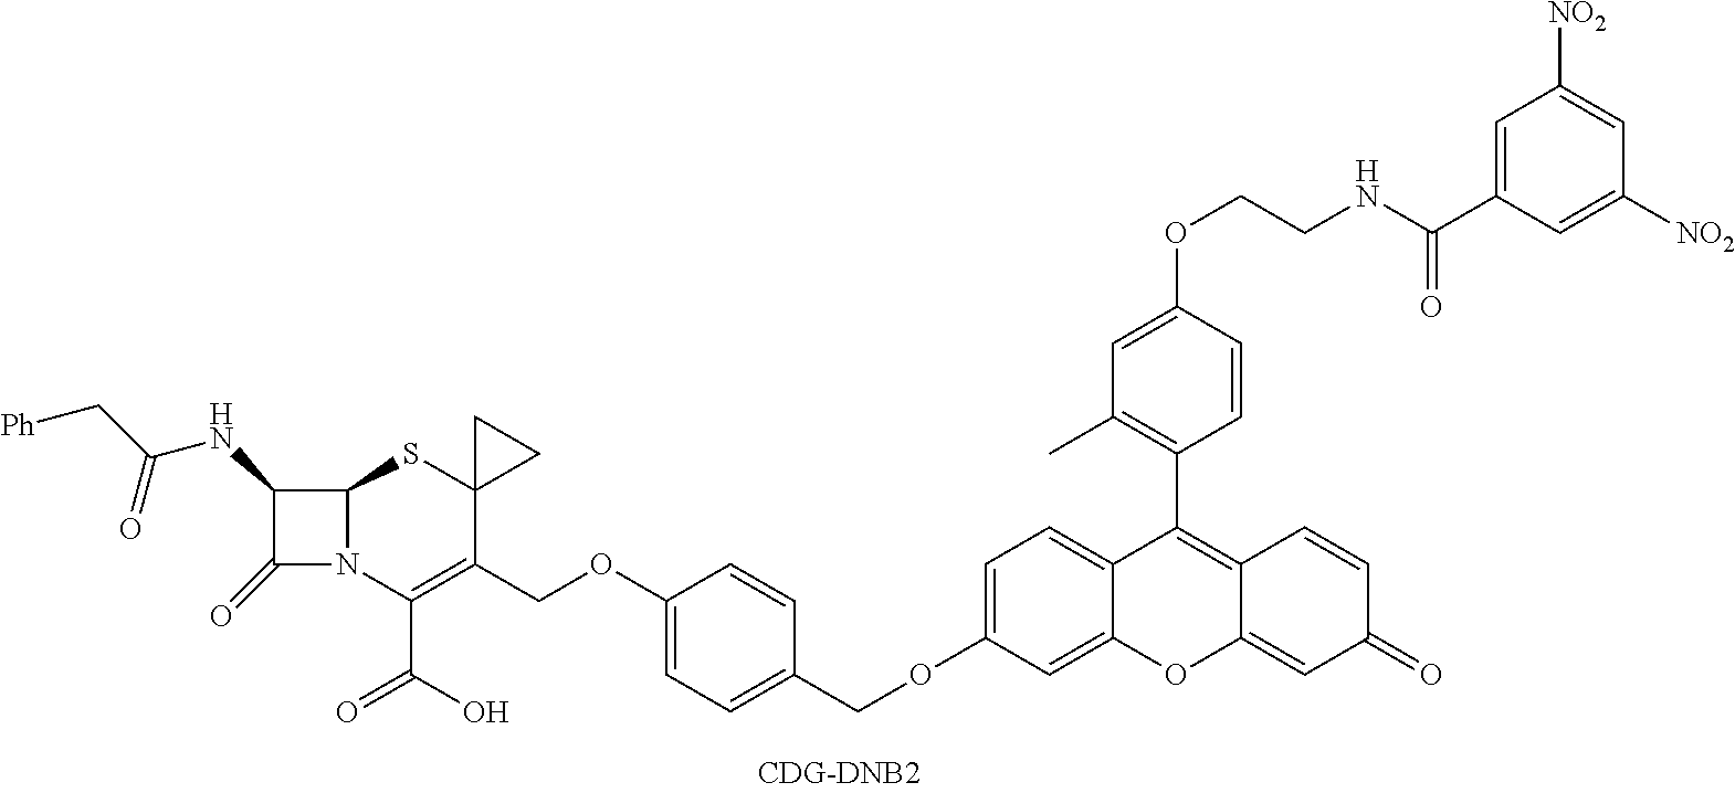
C1=C(OCC2=CC=C(OCC3=C(C(O)=O)N4C(SC35CC5)C(NC(=O)C[Ph])C4=O)C=C2)C=C2C(=C1)C(C1=C(C)C=C(OCCNC(C3=CC([NO2])=CC([NO2])=C3)=O)C=C1)=C1C(=CC(=O)C=C1)O2
